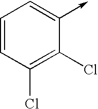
C1=CC(Cl)=C(Cl)C(->C)=C1
